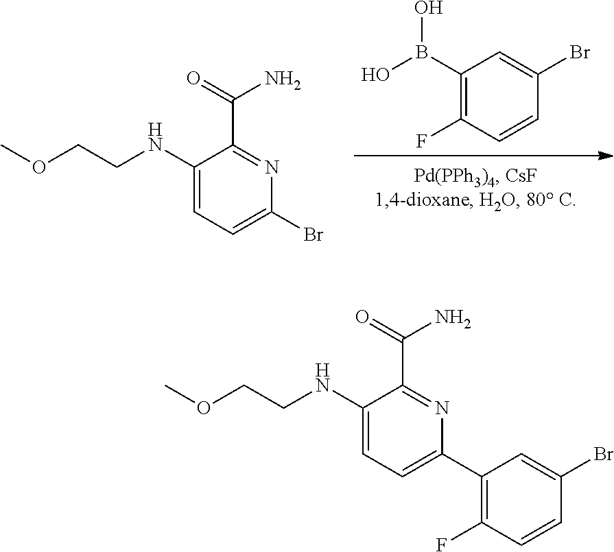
C1(NCCOC)=CC=C(C2=C(F)C=CC(Br)=C2)N=C1C(N)=O.C1(B(O)O)=C(F)C=CC(Br)=C1.C1(NCCOC)=CC=C(Br)N=C1C(N)=O
